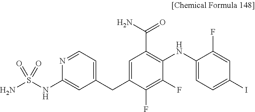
N1=CC=C(CC2=CC(C(N)=O)=C(NC3=CC=C(I)C=C3F)C(F)=C2F)C=C1NS(N)(=O)=O
